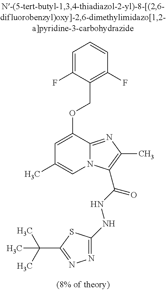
C1=C(F)C(COC2=CC(C)=CN3C2=NC(C)=C3C(NNC2=NN=C(C(C)(C)C)S2)=O)=C(F)C=C1
